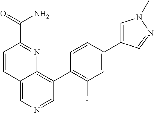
C12=CN=CC(C3=C(F)C=C(C4=CN(C)N=C4)C=C3)=C1N=C(C(=O)N)C=C2
